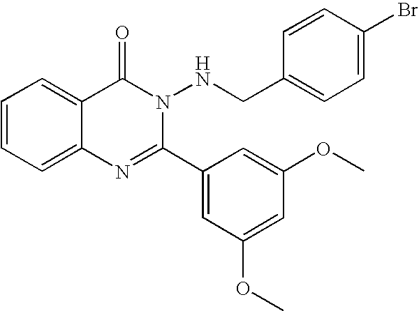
C1=CC=C2C(=C1)C(=O)N(NCC1=CC=C(Br)C=C1)C(C1=CC(OC)=CC(OC)=C1)=N2
